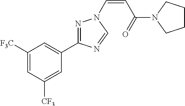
C1([F3C])=CC([CF3])=CC(C2=NN(C=CC(N3CCCC3)=O)C=N2)=C1
